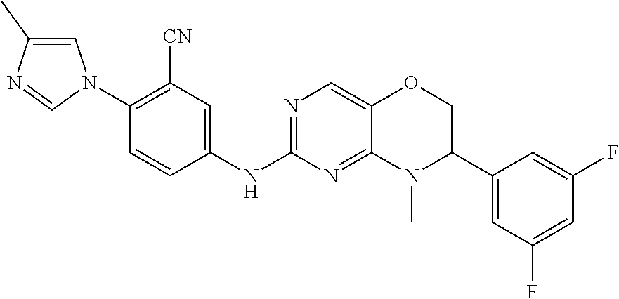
C1(N2C=C(C)N=C2)=C([CN])C=C(NC2=NC=C3C(=N2)N(C)C(C2=CC(F)=CC(F)=C2)CO3)C=C1
